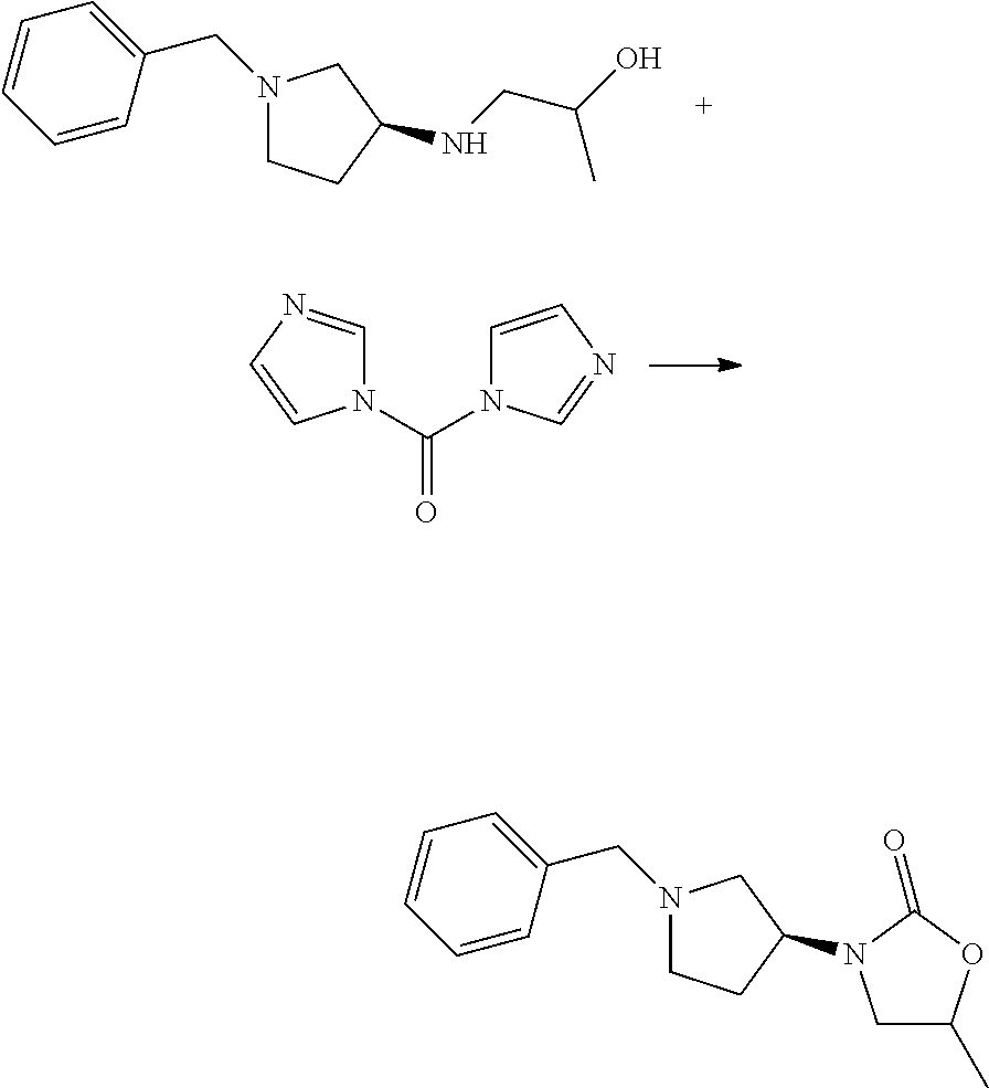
N1(CC2=CC=CC=C2)CCC(NCC(C)O)C1.N1(C(=O)N2C=CN=C2)C=NC=C1.N1(CC2=CC=CC=C2)CCC(N2CC(C)OC2=O)C1
